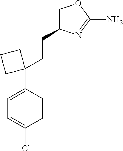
C1(CCC2(C3=CC=C(Cl)C=C3)CCC2)COC(N)=N1
